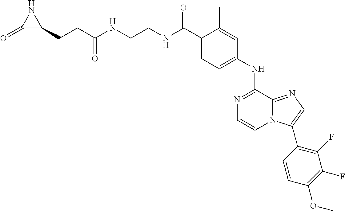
C1(C(NCCNC(CCC2NC2=O)=O)=O)=CC=C(NC2=NC=CN3C2=NC=C3C2=C(F)C(F)=C(OC)C=C2)C=C1C
